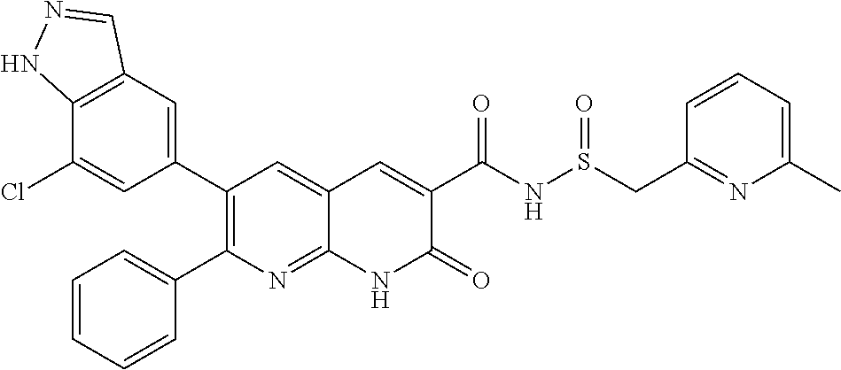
C12=C(C=C(C3=C(C4=CC=CC=C4)N=C4C(=C3)C=C(C(NS(CC3=NC(C)=CC=C3)=O)=O)C(=O)N4)C=C1Cl)C=NN2
